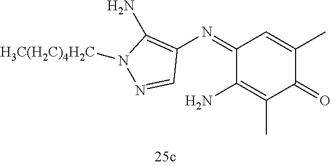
C1(N=C2C(N)=C(C)C(=O)C(C)=C2)=C(N)N([H3C(H2C)4H2C])N=C1
